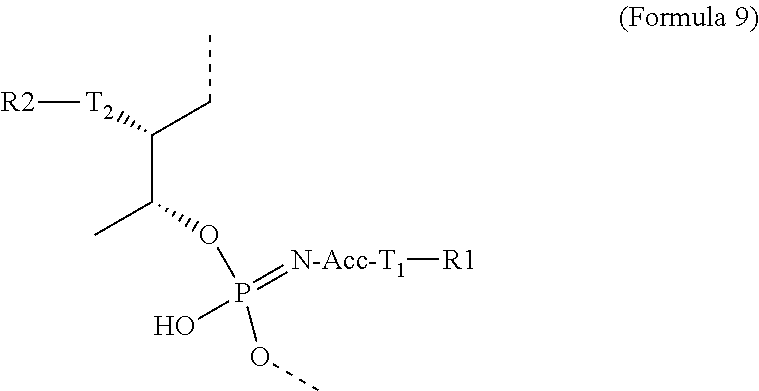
C(OP(O)(OC)=[N-Acc-T1][R1])(C([T2][R2])CC)C
